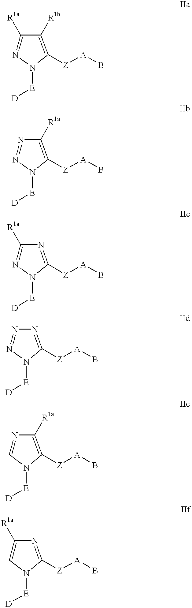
N1=C([R1a])C([R1b])=C([Z][A]B)N1[E][D].N1=NC([R1a])=C([Z][A]B)N1[E][D].N1=C([R1a])N=C([Z][A]B)N1[E][D].N1=NN=C([Z][A]B)N1[E][D].C1=NC([R1a])=C([Z][A]B)N1[E][D].C1=C([R1a])N=C([Z][A]B)N1[E][D]
